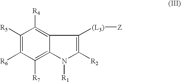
C1([R5])=C([R6])C([R7])=C2C(=C1[R4])C([(L3)][Z])=C([R2])N2[R1]
